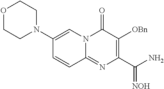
N1(C2=CN3C(=NC(C(N)=[NOH])=C([OBn])C3=O)C=C2)CCOCC1
